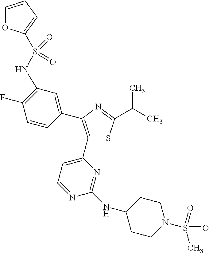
N(S(=O)(=O)C1=CC=CO1)C1=C(F)C=CC(C2=C(C3=CC=NC(NC4CCN(S(=O)(=O)C)CC4)=N3)SC(C(C)C)=N2)=C1
